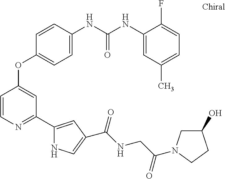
C1=CC(NC(NC2=CC(C)=CC=C2F)=O)=CC=C1OC1=CC(C2=CC(C(NCC(N3CC(O)CC3)=O)=O)=CN2)=NC=C1
